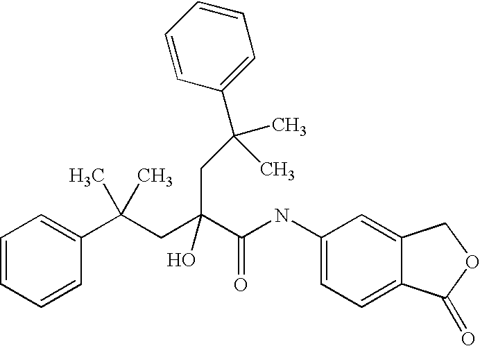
C1=CC=CC(C(CC(C(NC2=CC=C3C(=C2)COC3=O)=O)(O)CC(C2=CC=CC=C2)(C)C)(C)C)=C1
